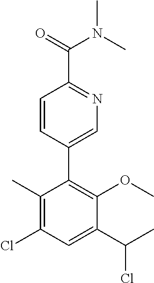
C(C1=NC=C(C2=C(OC)C(C(C)Cl)=CC(Cl)=C2C)C=C1)(=O)N(C)C
